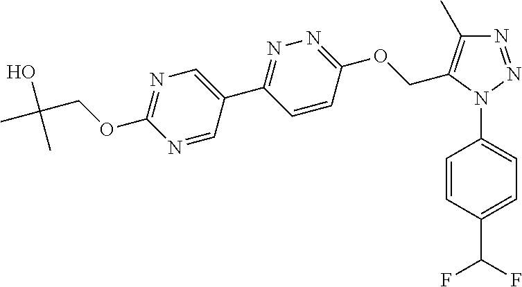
C1=CC(N2N=NC(C)=C2COC2=NN=C(C3=CN=C(OCC(C)(O)C)N=C3)C=C2)=CC=C1C(F)F
